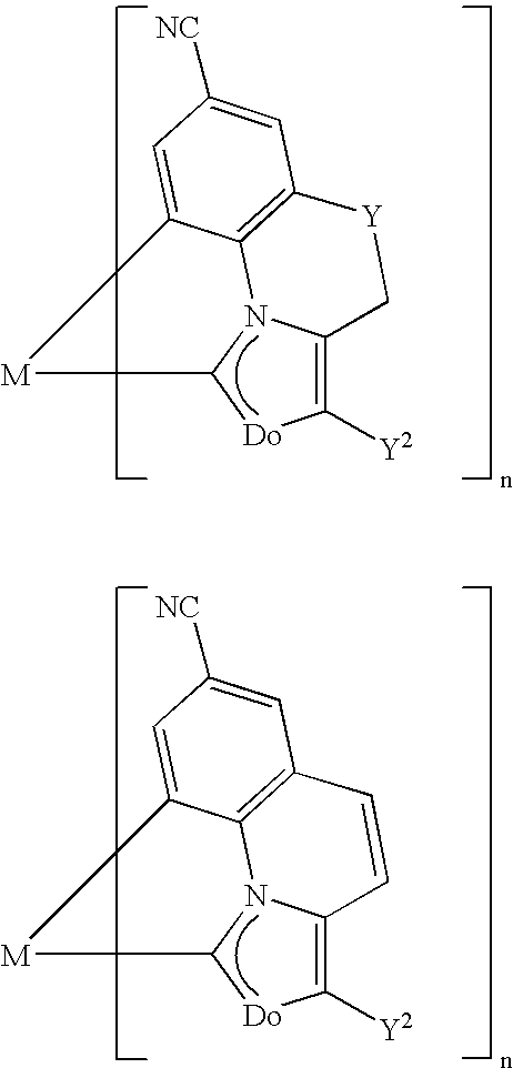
C1([Y2])=C2N3C([Do]1)[M]C1=CC([NC])=CC(=C31)[Y]C2.C1([Y2])=C2N3C([Do]1)[M]C1=CC([NC])=CC(=C31)C=C2
